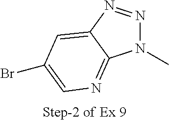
N1(C)N=NC2=CC(Br)=CN=C12
